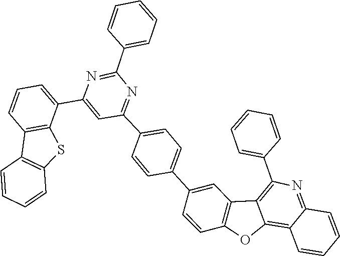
C12=C3C(=C(C4=CC=CC=C4)N=C1C=CC=C2)C1=C(O3)C=CC(C2=CC=C(C3=NC(C4=CC=CC=C4)=NC(C4=CC=CC5=C4SC4=C5C=CC=C4)=C3)C=C2)=C1
